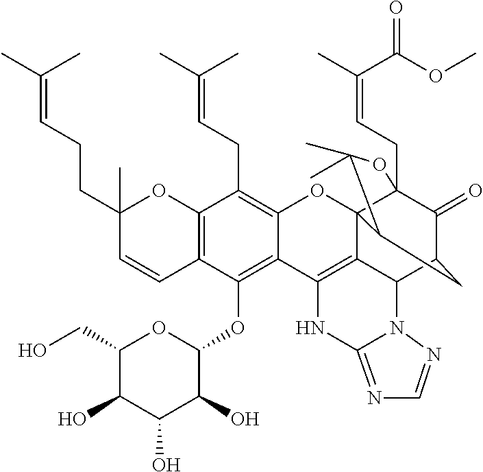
C12=C(C=CC(CCC=C(C)C)(C)O1)C(OC1OC(CO)C(O)C(O)C1O)=C1C(=C2CC=C(C)C)OC23C4(CC=C(C)C(OC)=O)C(=O)C(CC2C(C)(C)O4)C2C3=C1NC1=NC=NN21
